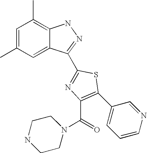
C1=C(C)C=C2C(=C1C)NN=C2C1=NC(C(N2CCNCC2)=O)=C(C2=CC=CN=C2)S1
